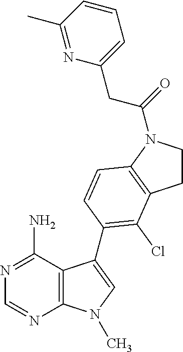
N1=C(N)C2=C(N=C1)N(C)C=C2C1=C(Cl)C2=C(N(C(=O)CC3=CC=CC(C)=N3)CC2)C=C1
